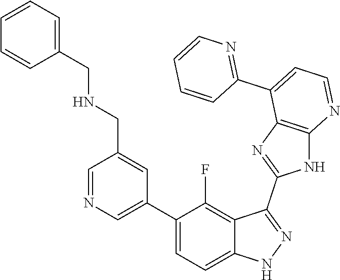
C1=NC=C(C2=CC=C3C(=C2F)C(C2=NC4=C(N2)N=CC=C4C2=NC=CC=C2)=NN3)C=C1CNCC1=CC=CC=C1
